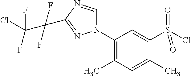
N1(C2=C(C)C=C(C)C(S(=O)(=O)Cl)=C2)C=NC(C(C(F)(F)Cl)(F)F)=N1
